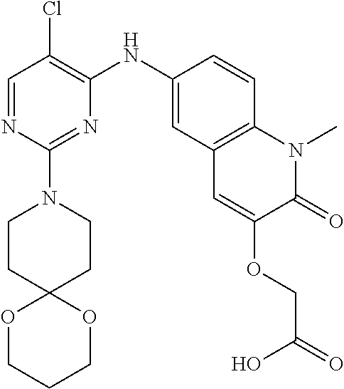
C1=NC(N2CCC3(CC2)OCCCO3)=NC(NC2=CC3=C(C=C2)N(C)C(=O)C(OCC(=O)O)=C3)=C1Cl
